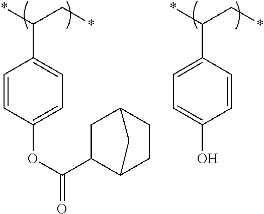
C1=CC(OC(=O)C2C3CCC(C2)C3)=CC=C1C(*)C*.C1=C(C(*)C*)C=CC(O)=C1
